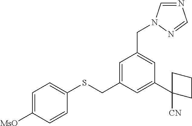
C1=C([MsO])C=CC(SCC2=CC(CN3C=NC=N3)=CC(C3([CN])CCC3)=C2)=C1
